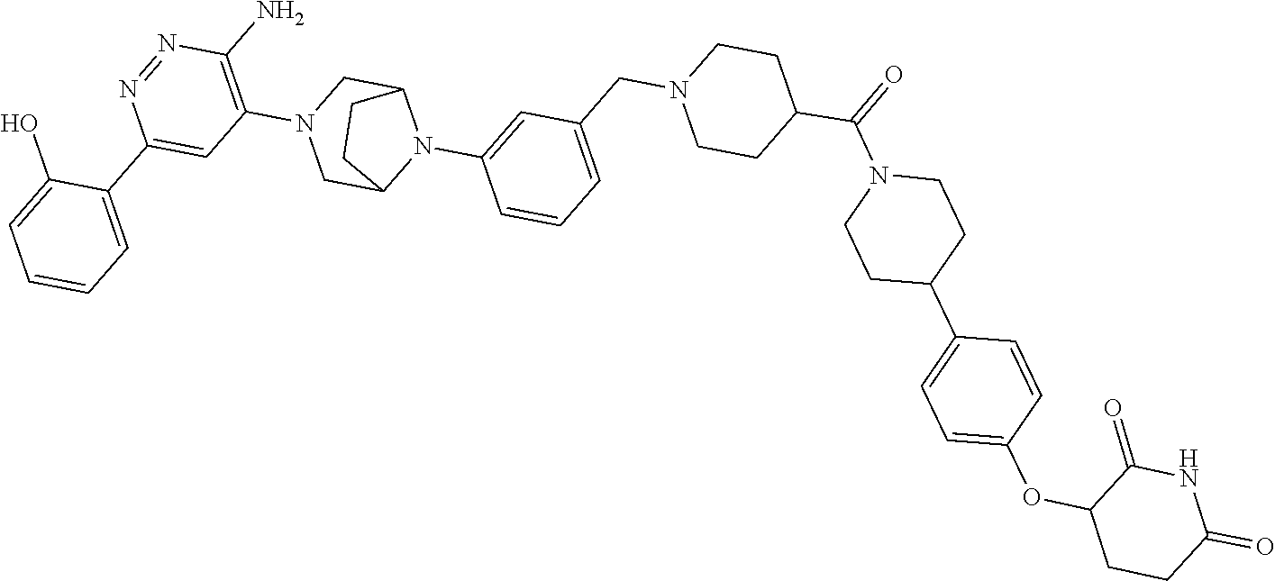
C1=C(O)C(C2=CC(N3CC4N(C5=CC(CN6CCC(C(N7CCC(C8=CC=C(OC9CCC(=O)NC9=O)C=C8)CC7)=O)CC6)=CC=C5)C(C3)CC4)=C(N)N=N2)=CC=C1
